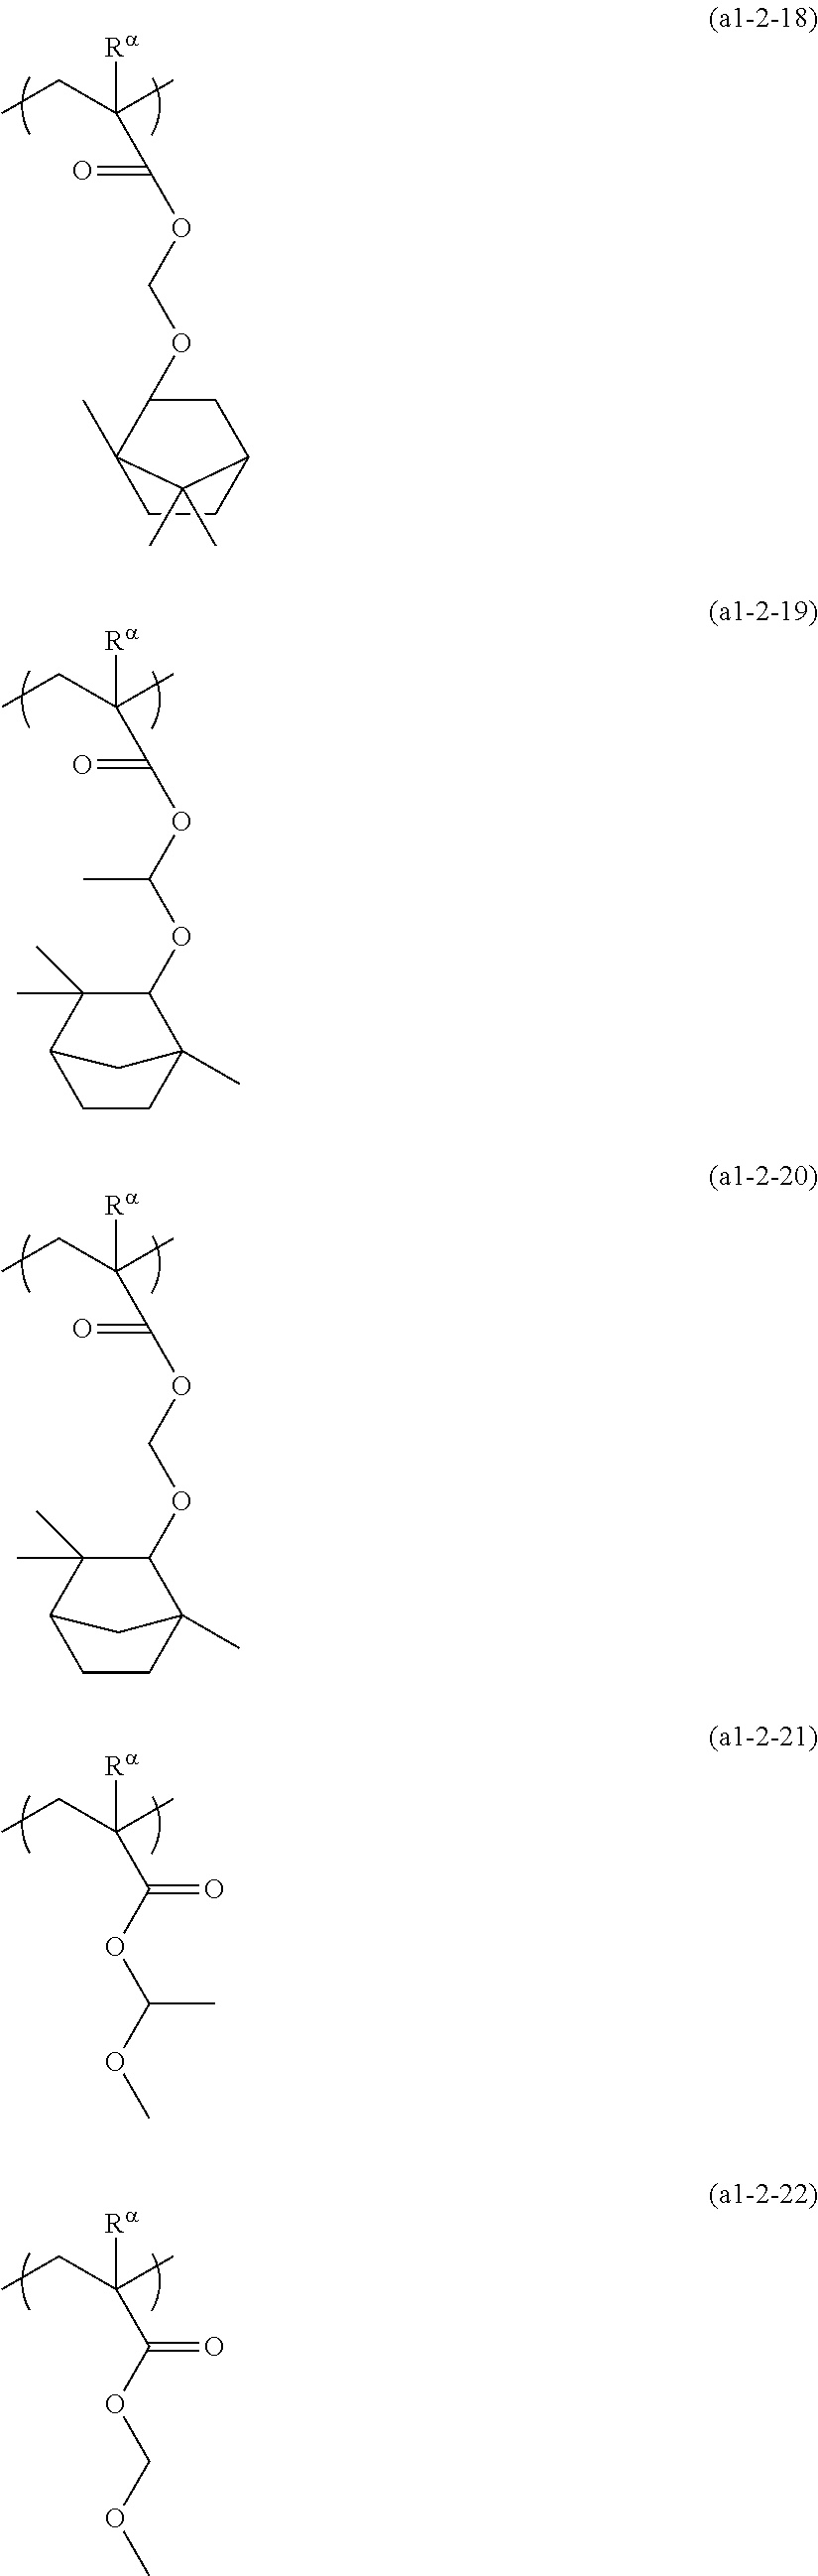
CCC(C)(C(OCOC1CC2CCC1(C)C2(C)C)=O)[Ra].CCC(C)(C(OC(OC1C(C)(C)C2CCC1(C)C2)C)=O)[Ra].CCC(C)(C(OCOC1C(C)(C)C2CCC1(C)C2)=O)[Ra].CCC(C)(C(OC(OC)C)=O)[Ra].CCC(C)(C(OCOC)=O)[Ra]
